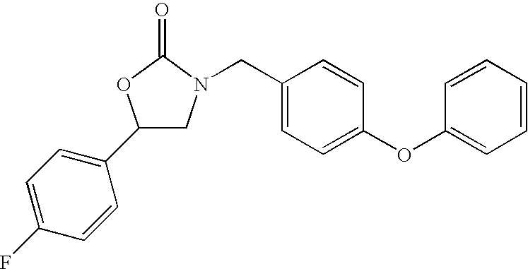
C1(C2=CC=C(F)C=C2)CN(CC2=CC=C(OC3=CC=CC=C3)C=C2)C(=O)O1
